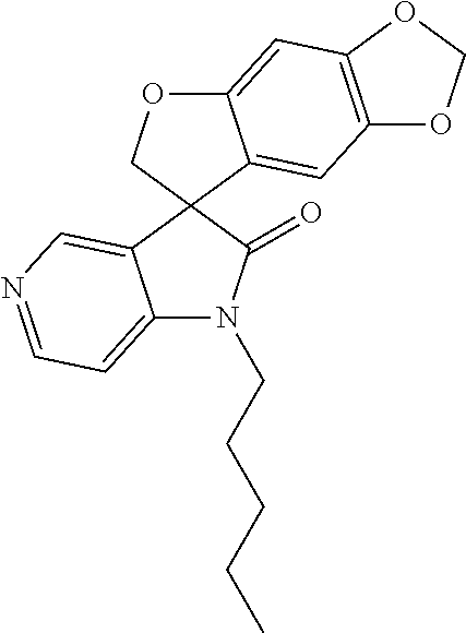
C12=CC=NC=C1C1(C(=O)N2CCCCC)C2=CC3=C(C=C2OC1)OCO3
